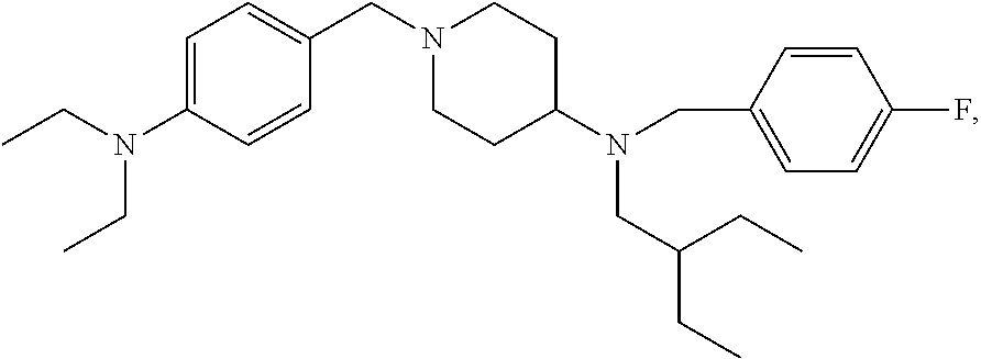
C1=C(N(CC)CC)C=CC(CN2CCC(N(CC(CC)CC)CC3=CC=C(F)C=C3)CC2)=C1
